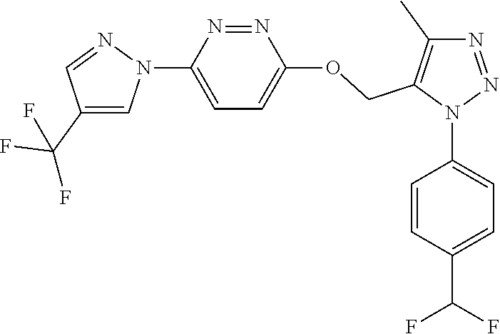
N1=NN(C2=CC=C(C(F)F)C=C2)C(COC2=CC=C(N3C=C(C(F)(F)F)C=N3)N=N2)=C1C
